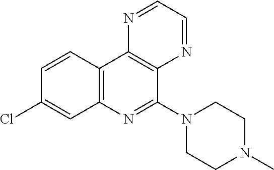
C1=CC2=C(C=C1Cl)N=C(N1CCN(C)CC1)C1=C2N=CC=N1
